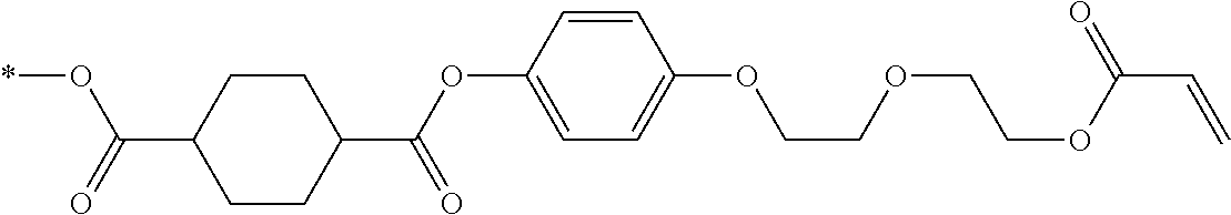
C1CC(C(=O)OC2=CC=C(OCCOCCOC(C=C)=O)C=C2)CCC1C(=O)O*
